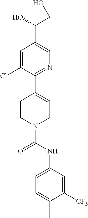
C1=C(Cl)C(C2=CCN(C(=O)NC3=CC=C(C)C([CF3])=C3)CC2)=NC=C1C(O)CO
